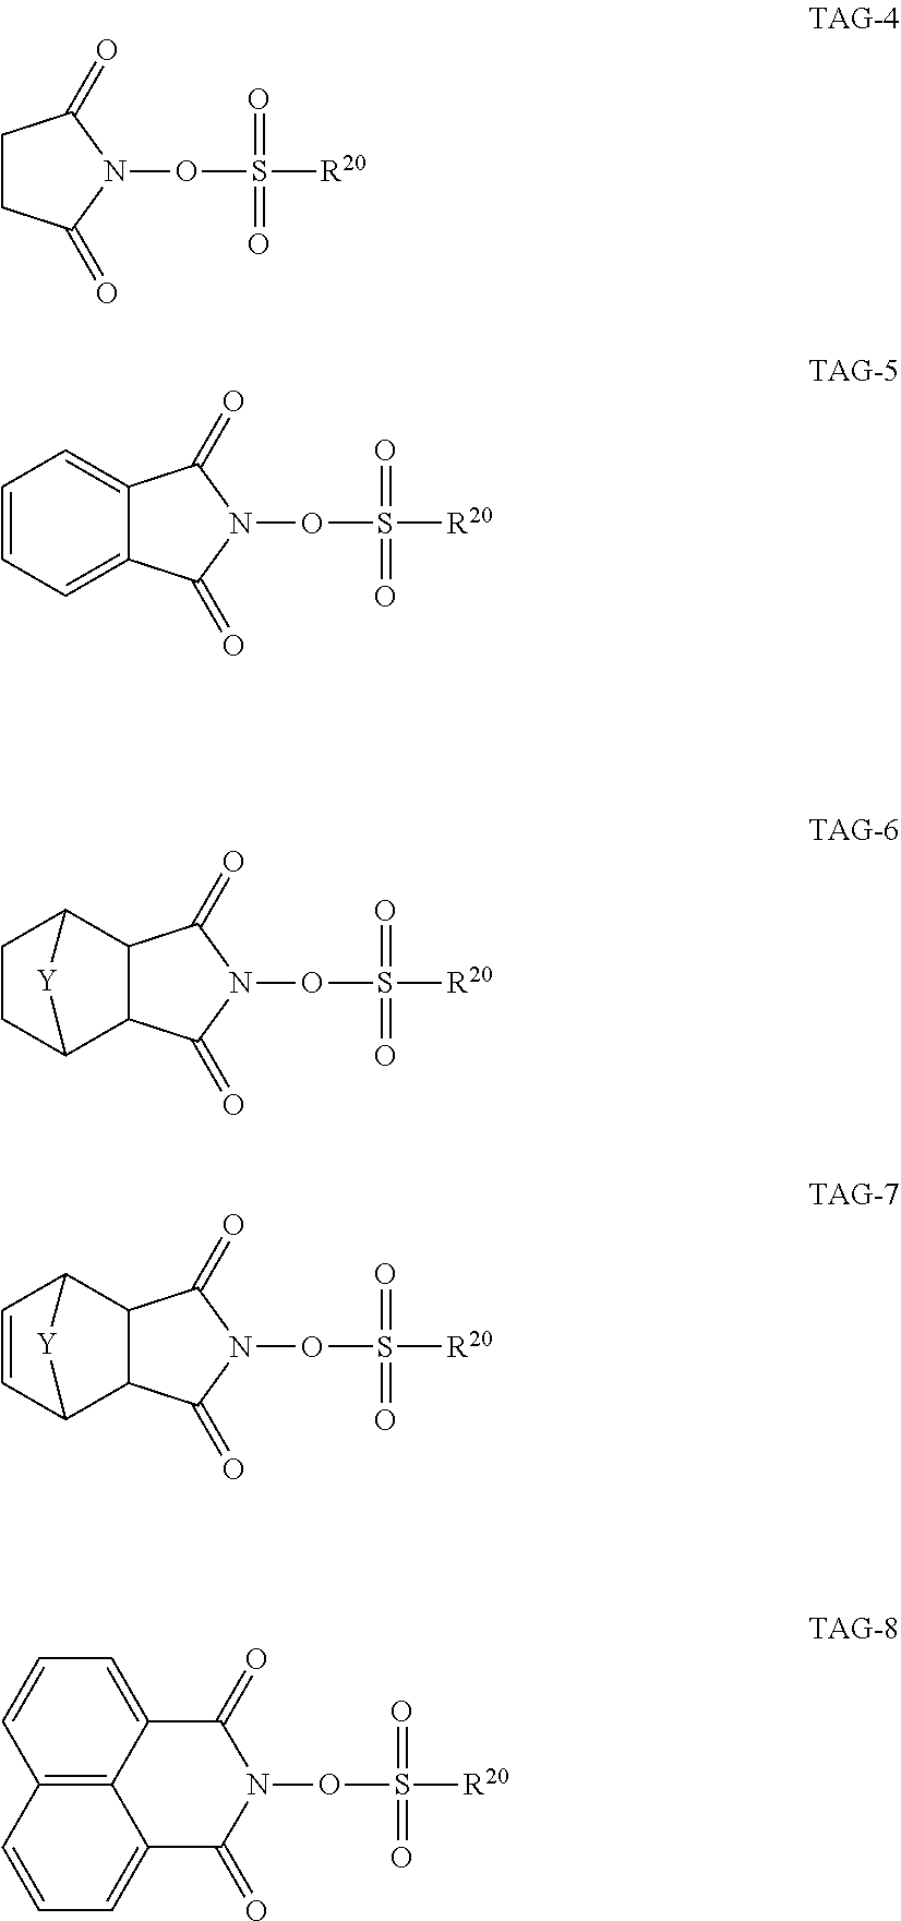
C1CC(=O)N(OS(=O)(=O)[R20])C1=O.C12=CC=CC=C1C(=O)N(OS(=O)(=O)[R20])C2=O.C12C(C(=O)N(OS(=O)(=O)[R20])C1=O)C1CCC2[Y]1.C12C(C(=O)N(OS(=O)(=O)[R20])C1=O)C1C=CC2[Y]1.N1(OS(=O)(=O)[R20])C(=O)C2=CC=CC3=C2C(=CC=C3)C1=O
